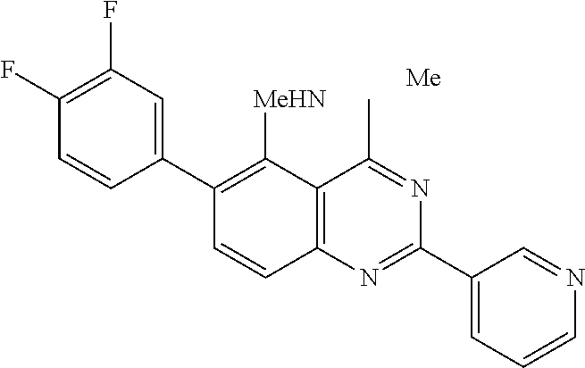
C1(F)=C(F)C=CC(C2=C([MeHN])C3=C(N=C(C4=CC=CN=C4)N=C3C)C=C2)=C1
